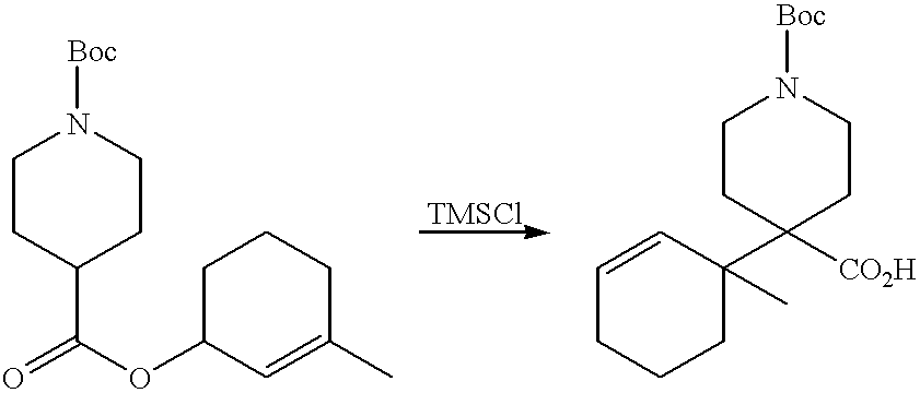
C1CC(C(=O)OC2C=C(C)CCC2)CCN1[Boc].C1=CC(C2([CO2H])CCN([Boc])CC2)(C)CCC1
